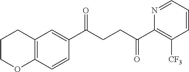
C1(C(CCC(C2=C([CF3])C=CC=N2)=O)=O)=CC2=C(C=C1)OCCC2
